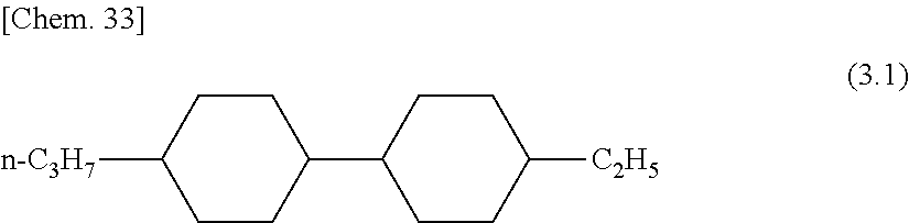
C1CC([n-C3H7])CCC1C1CCC([C2H5])CC1
